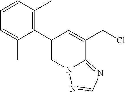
C1=CC(C)=C(C2=CN3C(=NC=N3)C(CCl)=C2)C(C)=C1
